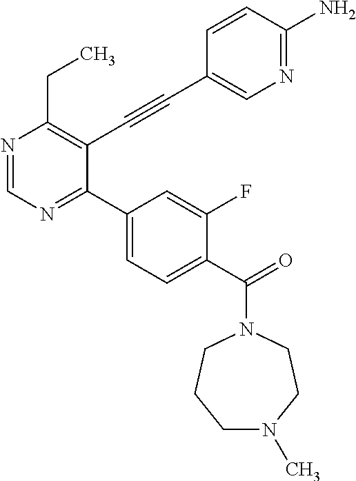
N1=CN=C(C2=CC=C(C(=O)N3CCN(C)CCC3)C(F)=C2)C(C#CC2=CN=C(N)C=C2)=C1CC
